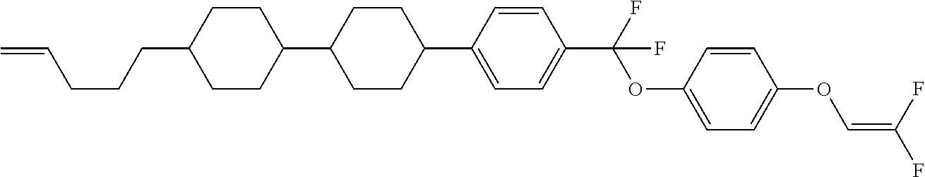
C1CC(C2CCC(C3=CC=C(C(F)(OC4=CC=C(OC=C(F)F)C=C4)F)C=C3)CC2)CCC1CCCC=C
